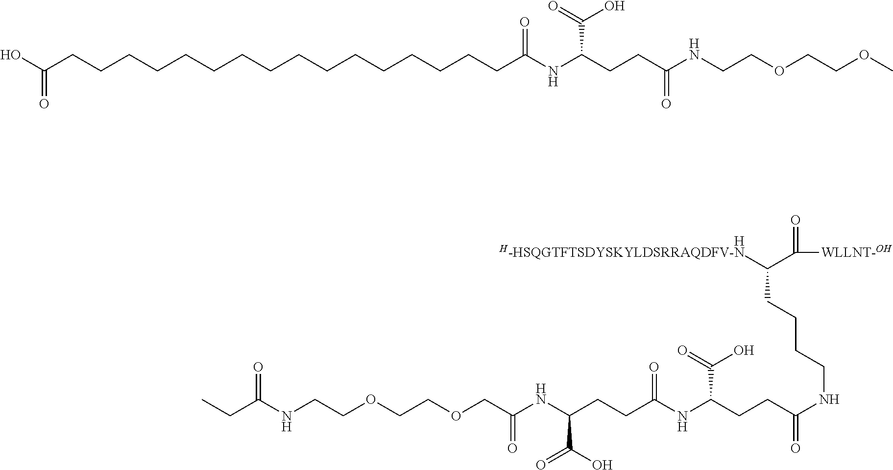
[H].C(NCCOCCOCC(NC(CCC(NC(CCC(NCCCCC([H-HSQGTFTSDYSKYLDSRRAQDFV-N])C([WLLNT-OH])=O)=O)C(=O)O)=O)C(O)=O)=O)(=O)CC.C(CCCCCCC(NC(CCC(NCCOCCOC)=O)C(O)=O)=O)CCCCCCCCCC(O)=O
